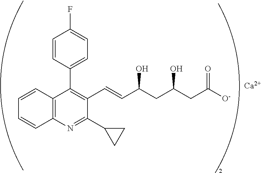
C1(C2CC2)=NC2=C(C(C3=CC=C(F)C=C3)=C1C=CC(O)CC(O)CC(=O)[O-])C=CC=C2.[Ca]
